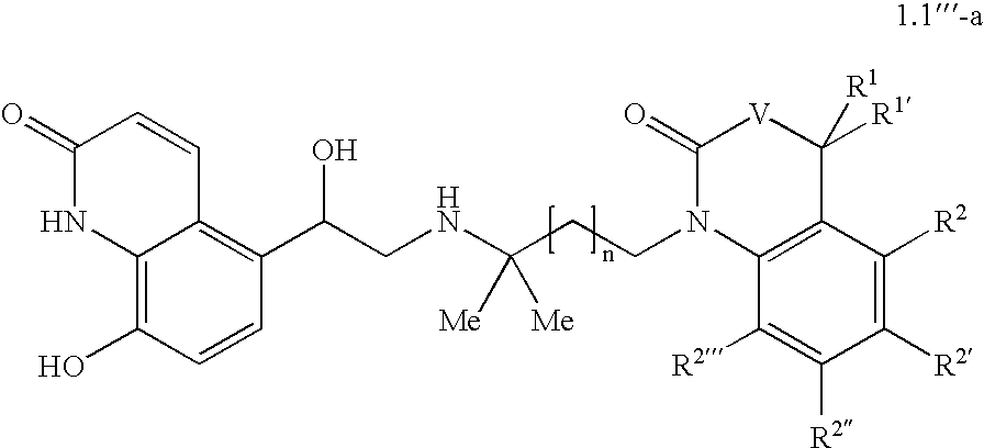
C12=C(O)C=CC(C(CNC(CCN3C4=C(C([R1])([R1])[V]C3=O)C([R2])=C([R2])C([R2])=C4[R2])([Me])[Me])O)=C1C=CC(=O)N2
